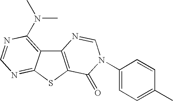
C12=C(SC3=NC=NC(N(C)C)=C13)C(=O)N(C1=CC=C(C)C=C1)C=N2
